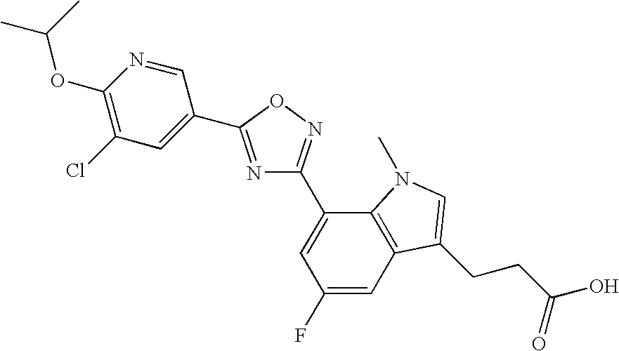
C1(OC(C)C)=C(Cl)C=C(C2=NC(C3=CC(F)=CC4=C3N(C)C=C4CCC(O)=O)=NO2)C=N1
